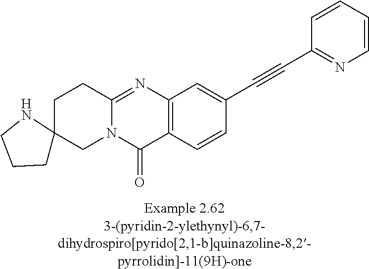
C1C2(CN3C(=NC4=C(C3=O)C=CC(C#CC3=NC=CC=C3)=C4)C1)CCCN2
